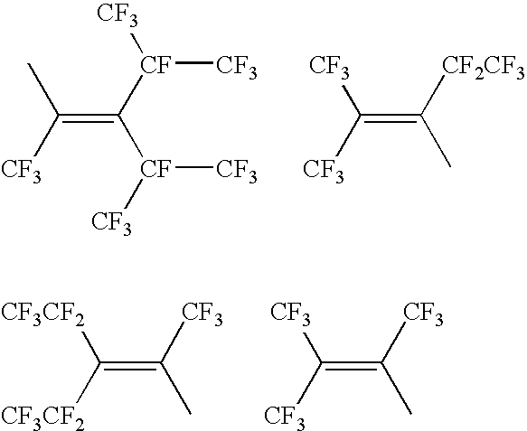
C(=C([CF]([CF3])[CF3])[CF]([CF3])[CF3])(C)[CF3].C(=C([CF2CF3])C)([CF3])[CF3].C(=C([CF3])C)([CF3CF2])[CF3CF2].C(=C([CF3])C)([CF3])[CF3]
